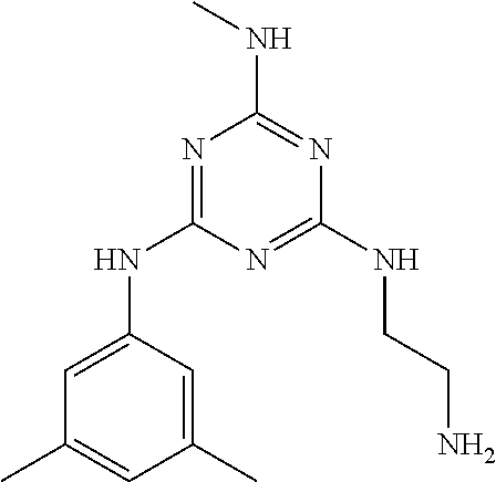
N1=C(NC2=CC(C)=CC(C)=C2)N=C(NCCN)N=C1NC
